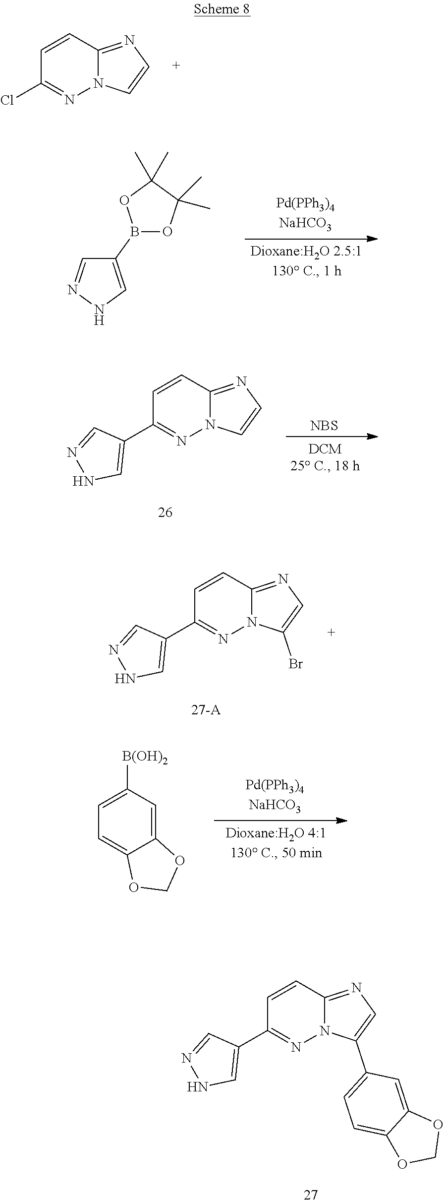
C1([B(OH)2])=CC=C2C(=C1)OCO2.[NBS].C1(C2=NN3C(=NC=C3)C=C2)=CNN=C1.C1=CC2=NC=CN2N=C1Cl.C1(B2OC(C)(C)C(C)(C)O2)=CNN=C1.C1(C2=CNN=C2)=NN2C(=NC=C2Br)C=C1.C1(C2=CC=C3C(=C2)OCO3)=CN=C2N1N=C(C1=CNN=C1)C=C2
